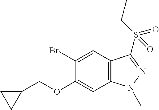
C1(OCC2CC2)=CC2=C(C=C1Br)C(S(CC)(=O)=O)=NN2C
